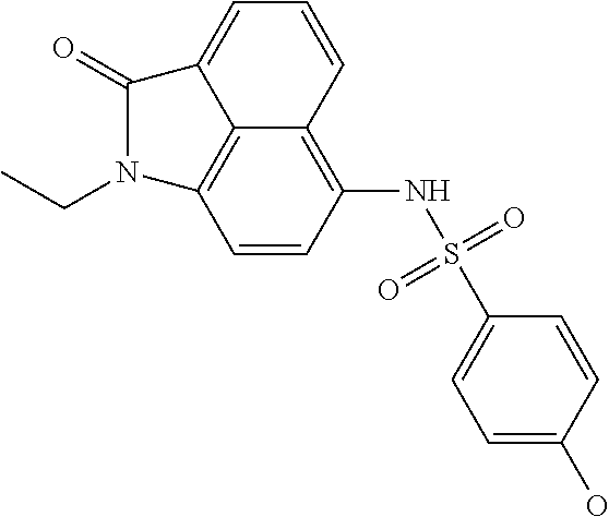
C1=C(O)C=CC(S(NC2=C3C4=C(C=C2)N(CC)C(=O)C4=CC=C3)(=O)=O)=C1
